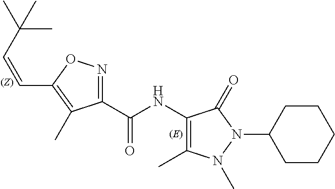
C1(C(NC2=C(C)N(C)N(C3CCCCC3)C2=O)=O)=NOC(C=CC(C)(C)C)=C1C
